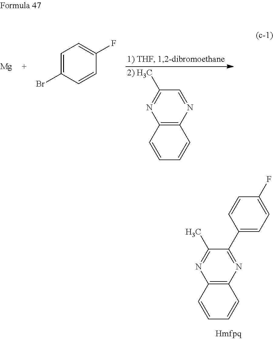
[Mg].C1=C(Br)C=CC(F)=C1.C12=C(N=CC(C)=N1)C=CC=C2.C12=C(N=C(C3=CC=C(F)C=C3)C(C)=N1)C=CC=C2
